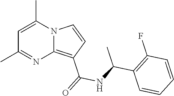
C1=C(C)N2C(=C(C(=O)NC(C3=C(F)C=CC=C3)C)C=C2)N=C1C
